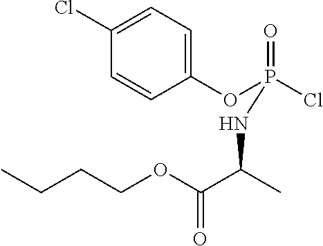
C1(OP(=O)(Cl)NC(C)C(=O)OCCCC)=CC=C(Cl)C=C1
